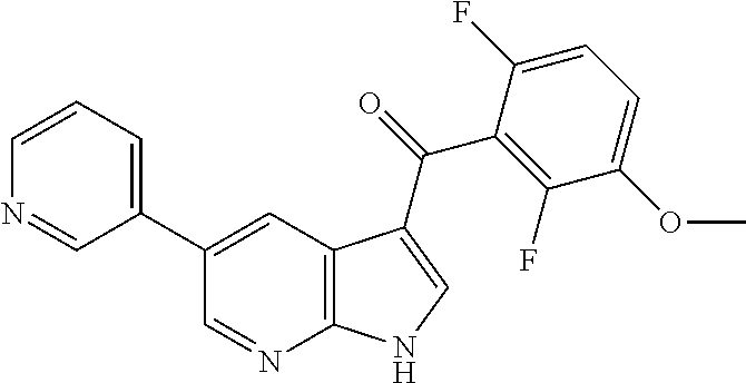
C1(C2=CC3=C(N=C2)NC=C3C(=O)C2=C(F)C(OC)=CC=C2F)=CC=CN=C1
